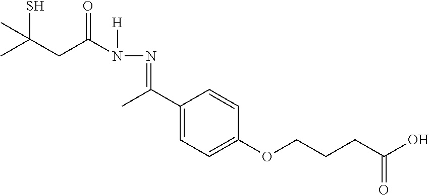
CC(S)(C)CC(N([H])N=C(C)C1=CC=C(OCCCC(O)=O)C=C1)=O
